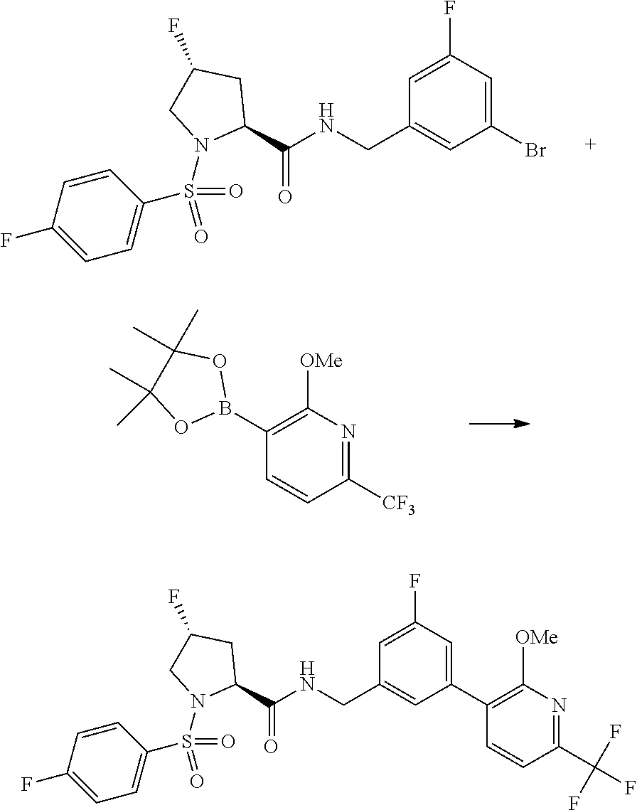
C1=C(F)C=C(Br)C=C1CNC(C1CC(F)CN1S(C1=CC=C(F)C=C1)(=O)=O)=O.C1(B2OC(C)(C)C(C)(C)O2)=C([OMe])N=C([CF3])C=C1.C1=C(F)C=C(C2=C([OMe])N=C(C(F)(F)F)C=C2)C=C1CNC(C1CC(F)CN1S(C1=CC=C(F)C=C1)(=O)=O)=O
